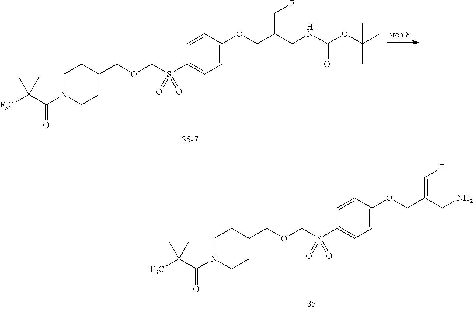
C1N(C(C2([F3C])CC2)=O)CCC(COCS(C2=CC=C(OCC(CN)=CF)C=C2)(=O)=O)C1.C1N(C(C2([F3C])CC2)=O)CCC(COCS(C2=CC=C(OCC(CNC(OC(C)(C)C)=O)=CF)C=C2)(=O)=O)C1
